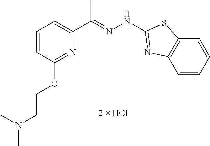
C1(OCCN(C)C)=NC(C(=NNC2=NC3=C(C=CC=C3)S2)C)=CC=C1
